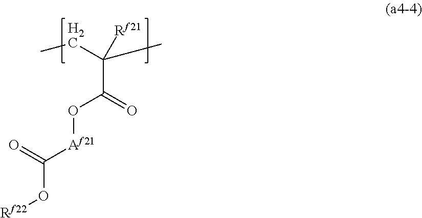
C(C(=O)O[Af21]C(O[Rf22])=O)(C)(CC)[Rf21]
